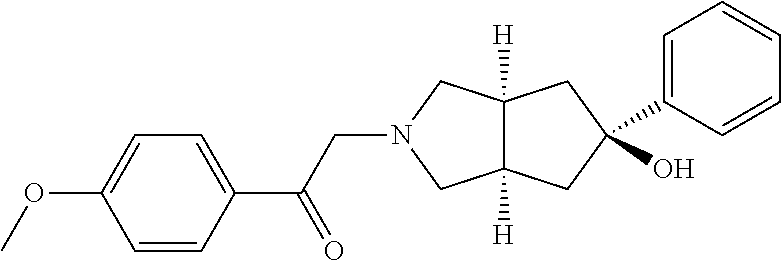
C12([H])C([H])(CC(O)(C3=CC=CC=C3)C1)CN(CC(C1=CC=C(OC)C=C1)=O)C2
